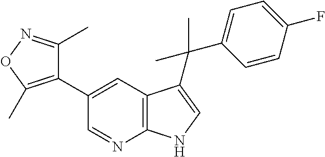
C1(C2=C(C)ON=C2C)=CC2=C(N=C1)NC=C2C(C)(C1=CC=C(F)C=C1)C
